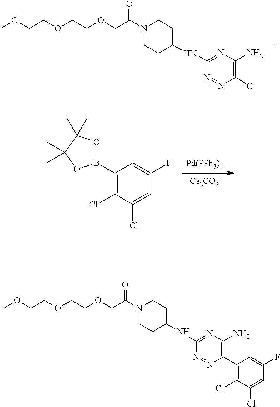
C1N(C(COCCOCCOC)=O)CCC(NC2=NC(N)=C(Cl)N=N2)C1.[Pd(PPh3)4].[Cs2CO3].C1(B2OC(C)(C)C(C)(C)O2)=C(Cl)C(Cl)=CC(F)=C1.C1N(C(COCCOCCOC)=O)CCC(NC2=NC(N)=C(C3=C(Cl)C(Cl)=CC(F)=C3)N=N2)C1
